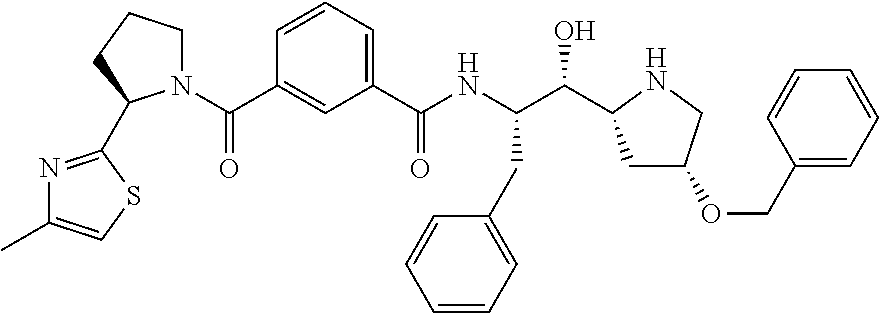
C1=CC=C(C(NC(C(O)C2CC(OCC3=CC=CC=C3)CN2)CC2=CC=CC=C2)=O)C=C1C(=O)N1CCCC1C1=NC(C)=CS1
